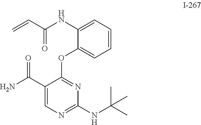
C(C=C)(NC1=CC=CC=C1OC1=NC(NC(C)(C)C)=NC=C1C(N)=O)=O
